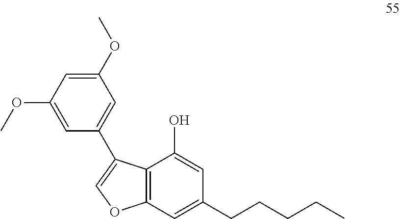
C12=C(C=C(CCCCC)C=C1O)OC=C2C1=CC(OC)=CC(OC)=C1
